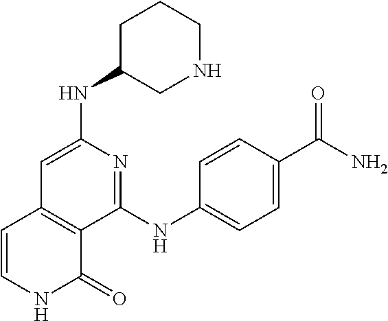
C1(NC2CNCCC2)=CC2=C(C(NC3=CC=C(C(N)=O)C=C3)=N1)C(=O)NC=C2
